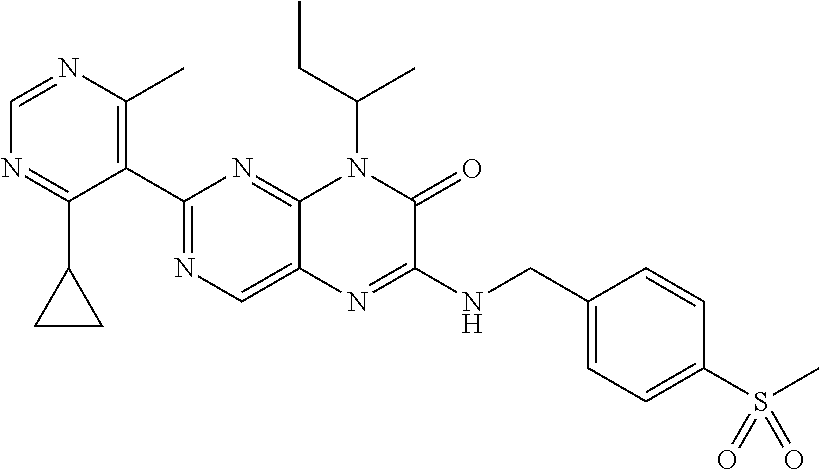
C1(C2=NC=C3C(=N2)N(C(CC)C)C(=O)C(NCC2=CC=C(S(C)(=O)=O)C=C2)=N3)=C(C)N=CN=C1C1CC1
